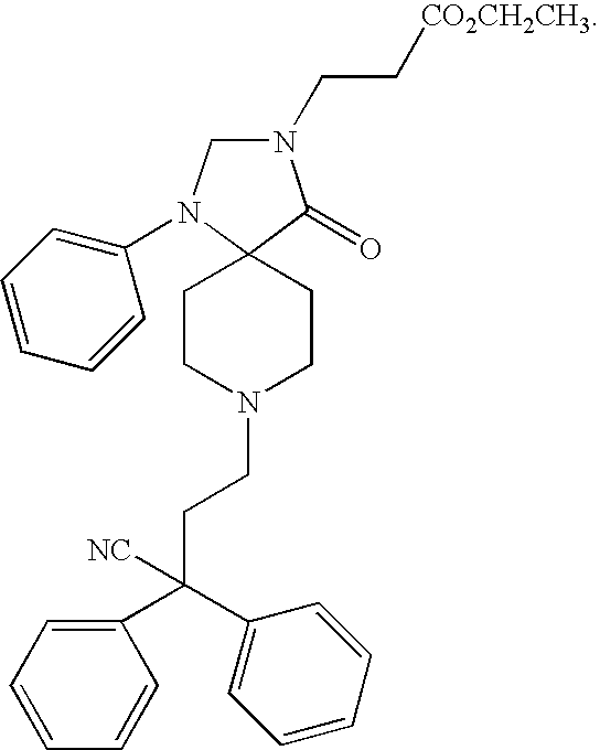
N1(CC[CO2CH2CH3])C(=O)C2(N(C3=CC=CC=C3)C1)CCN(CCC(C1=CC=CC=C1)([NC])C1=CC=CC=C1)CC2
